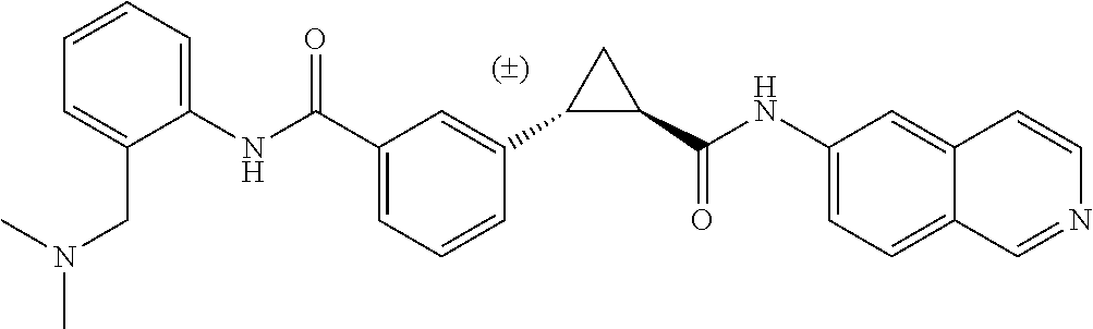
C1(C(NC2=CC=C3C(=C2)C=CN=C3)=O)CC1C1=CC(C(NC2=CC=CC=C2CN(C)C)=O)=CC=C1
